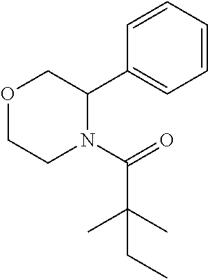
C1=CC=CC(C2COCCN2C(=O)C(C)(C)CC)=C1
